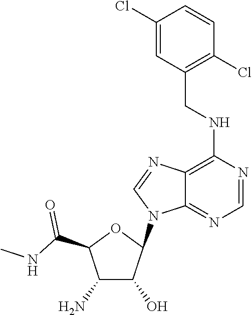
C1(Cl)=CC(CNC2=C3C(=NC=N2)N(C2OC(C(NC)=O)C(N)C2O)C=N3)=C(Cl)C=C1
